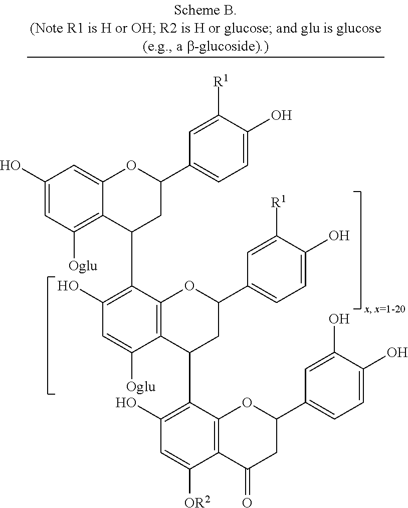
C1(O)=CC([Oglu])=C2C(=C1)OC(C1=CC=C(O)C([R1])=C1)CC2C1=C(O)C=C([Oglu])C2=C1OC(C1=CC=C(O)C([R1])=C1)CC2C1=C(O)C=C([OR2])C2=C1OC(C1=CC=C(O)C(O)=C1)CC2=O
